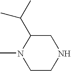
CN1CCNCC1C(C)C
